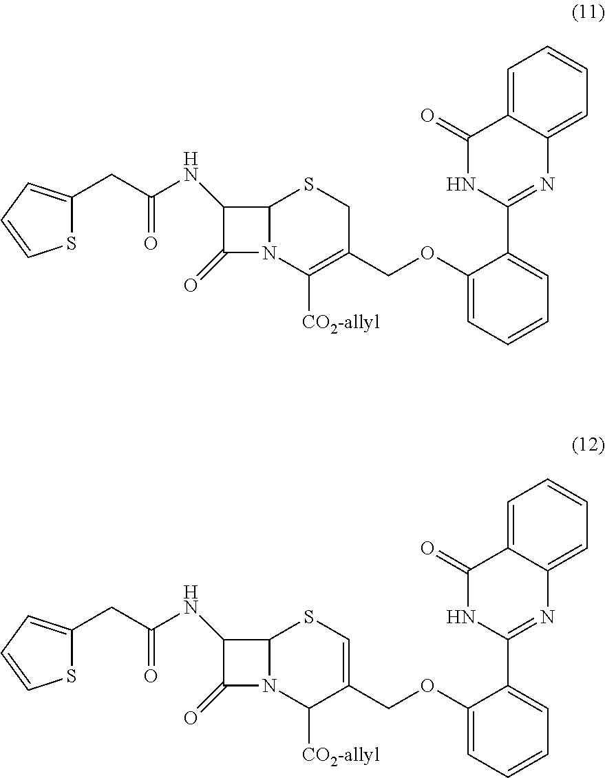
C1(CC(=O)NC2C(=O)N3C2SCC(COC2=CC=CC=C2C2=NC4=CC=CC=C4C(=O)N2)=C3[CO2-allyl])=CC=CS1.C1(CC(=O)NC2C(=O)N3C2SC=C(COC2=CC=CC=C2C2=NC4=CC=CC=C4C(=O)N2)C3[CO2-allyl])=CC=CS1
